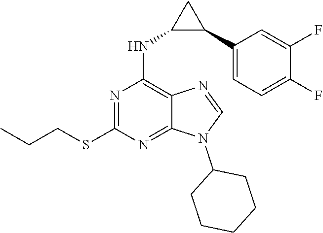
N1=CN(C2CCCCC2)C2=NC(SCCC)=NC(NC3C(C4=CC=C(F)C(F)=C4)C3)=C12
